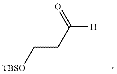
[TBSO]CCC([H])=O
